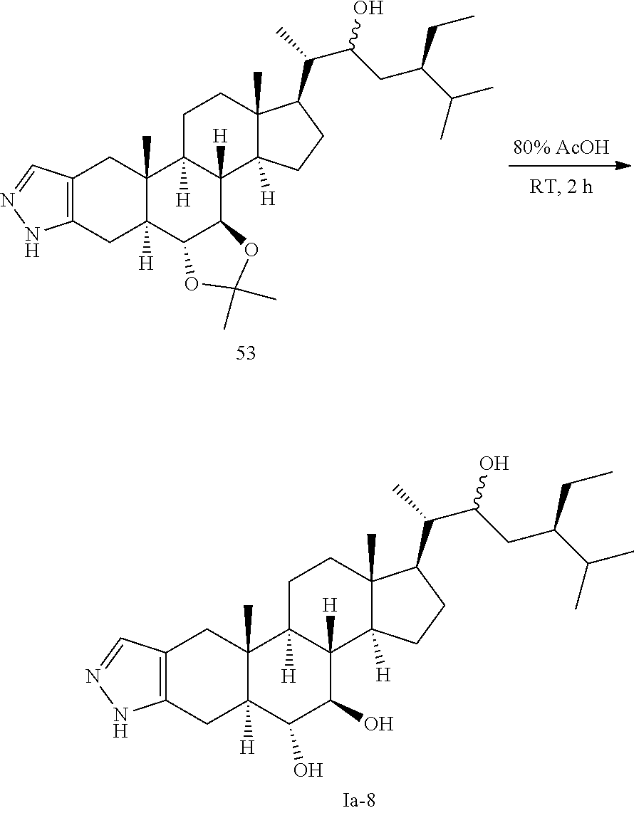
C12=C(CC3([H])C(C)(C1)C1([H])C([H])(C4C3OC(C)(C)O4)C3([H])C(C)(CC1)C(C(C)C(CC(CC)C(C)C)O)CC3)NN=C2.C12=C(CC3([H])C(C)(C1)C1([H])C([H])(C(O)C3O)C3([H])C(C)(CC1)C(C(C)C(CC(CC)C(C)C)O)CC3)NN=C2
